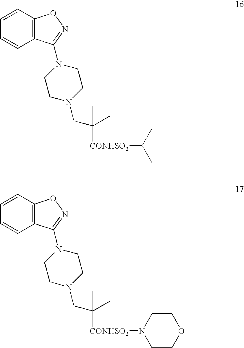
C12=C(C=CC=C1)ON=C2N1CCN(CC([CONHSO2]C(C)C)(C)C)CC1.C12=C(C=CC=C1)ON=C2N1CCN(CC([CONHSO2]N2CCOCC2)(C)C)CC1
